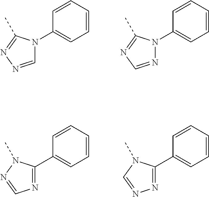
C1=CC=CC(N2C=NN=C2C)=C1.C1=CC=CC(N2N=CN=C2C)=C1.C1=CC=CC(C2=NC=NN2C)=C1.C1=CC=CC(C2=NN=CN2C)=C1
